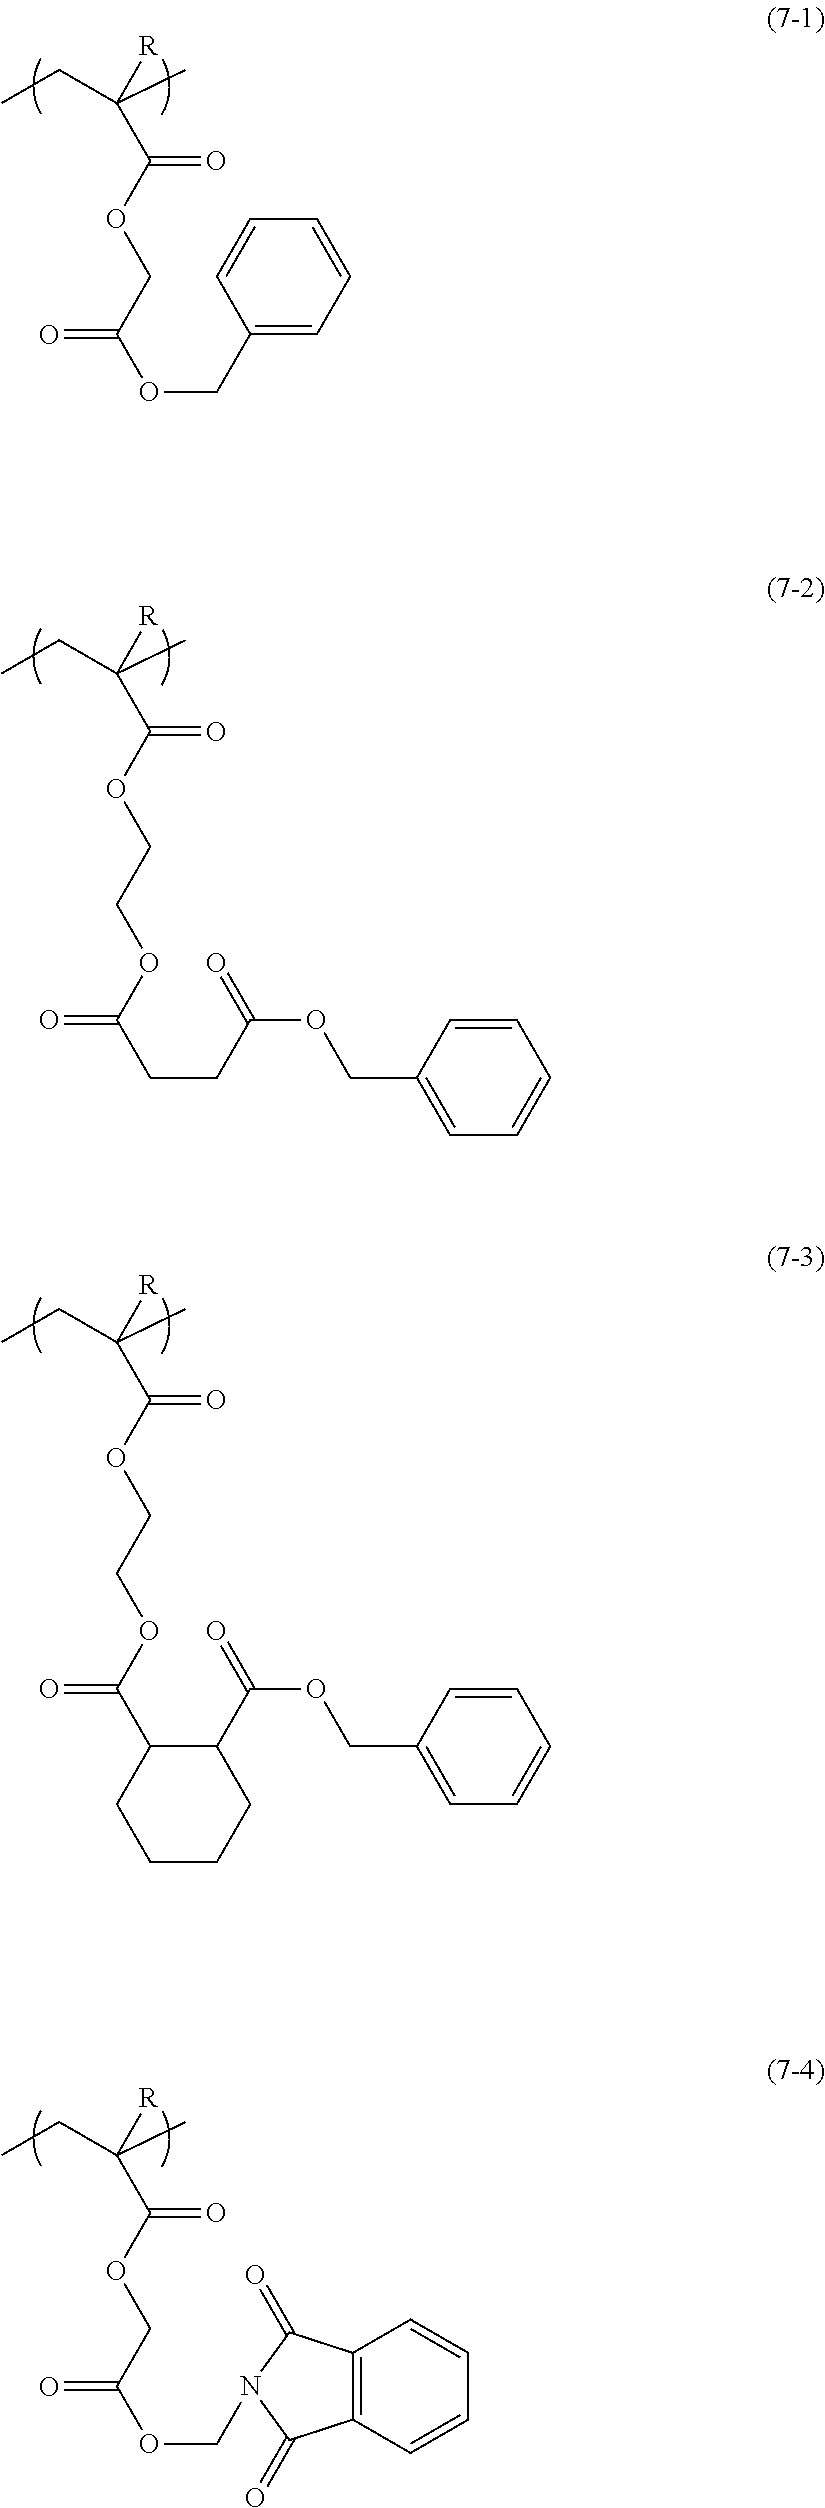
CCC(C)(C(OCC(OCC1=CC=CC=C1)=O)=O)[R].CCC(C)(C(OCCOC(CCC(=O)OCC1=CC=CC=C1)=O)=O)[R].CCC(C)(C(OCCOC(C1C(C(=O)OCC2=CC=CC=C2)CCCC1)=O)=O)[R].CCC(C)(C(OCC(OCN1C(=O)C2=C(C=CC=C2)C1=O)=O)=O)[R]
